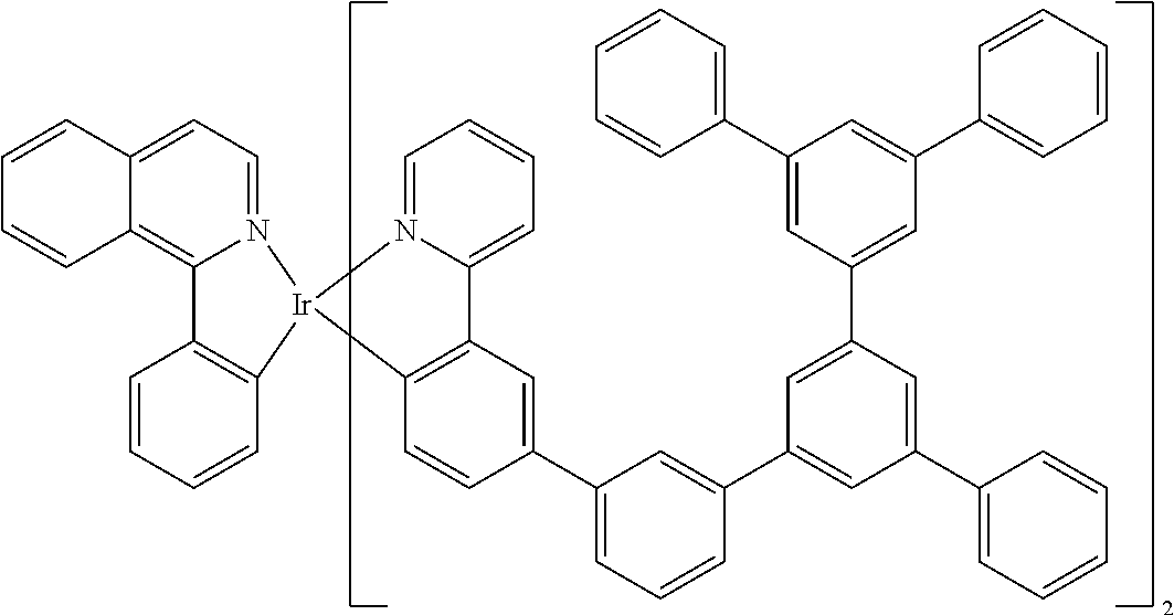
C12=CC=CC=N1[Ir]1(C3=C2C=C(C2=CC=CC(C4=CC(C5=CC=CC=C5)=CC(C5=CC(C6=CC=CC=C6)=CC(C6=CC=CC=C6)=C5)=C4)=C2)C=C3)N2=CC=C3C(=C2C2=C1C=CC=C2)C=CC=C3
